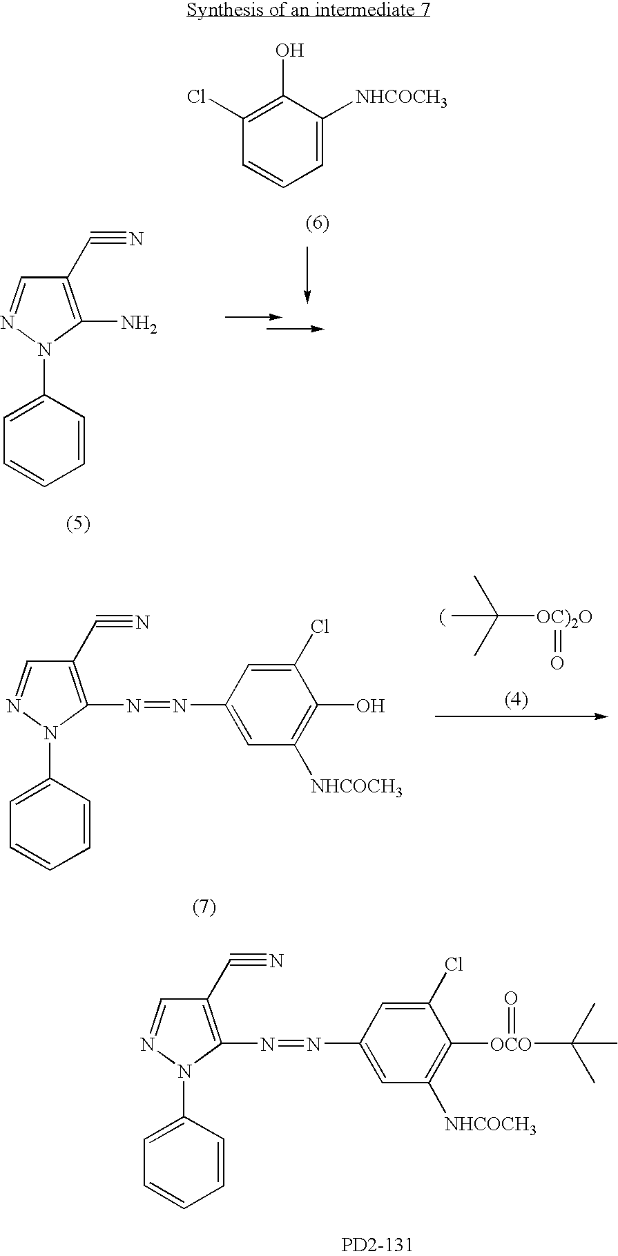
C1(C#N)=C(N)N(C2=CC=CC=C2)N=C1.C1=C([NHCOCH3])C(O)=C(Cl)C=C1.C([OC)2O]=O)(C)(C)C.C1(C#N)=C(N=NC2=CC([NHCOCH3])=C(O)C(Cl)=C2)N(C2=CC=CC=C2)N=C1.C1(C#N)=C(N=NC2=CC([NHCOCH3])=C([OCO](C(C)(C)C)=O)C(Cl)=C2)N(C2=CC=CC=C2)N=C1
